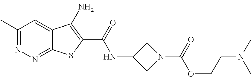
C1(C)=NN=C2C(=C1C)C(N)=C(C(=O)NC1CN(C(=O)OCCN(C)C)C1)S2
